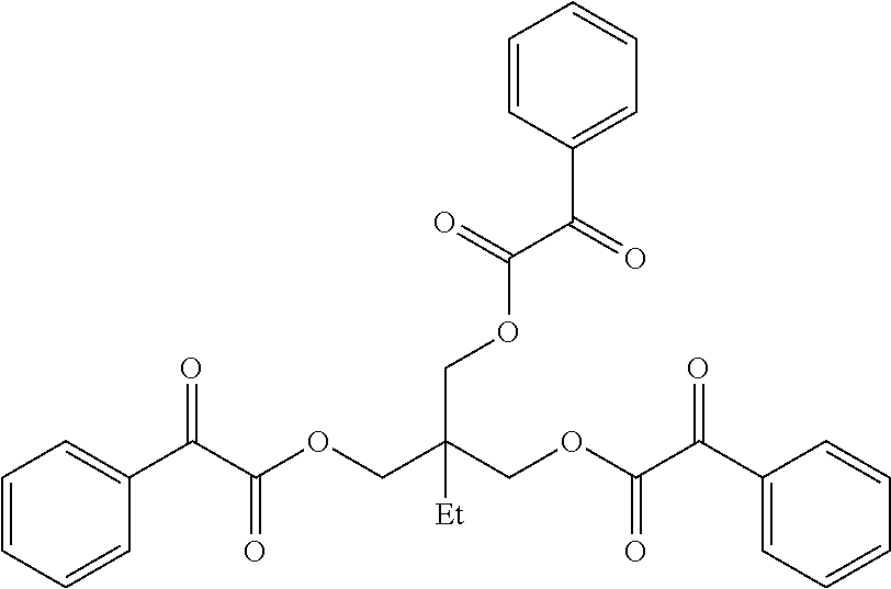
C1=CC=CC(C(C(OCC(COC(C(C2=CC=CC=C2)=O)=O)([Et])COC(=O)C(C2=CC=CC=C2)=O)=O)=O)=C1
